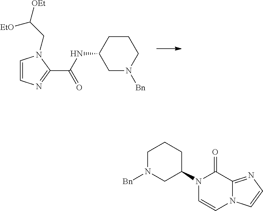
C1=CN(CC([OEt])[EtO])C(C(=O)NC2CCCN([Bn])C2)=N1.C1N([Bn])CC(N2C=CN3C(=NC=C3)C2=O)CC1
